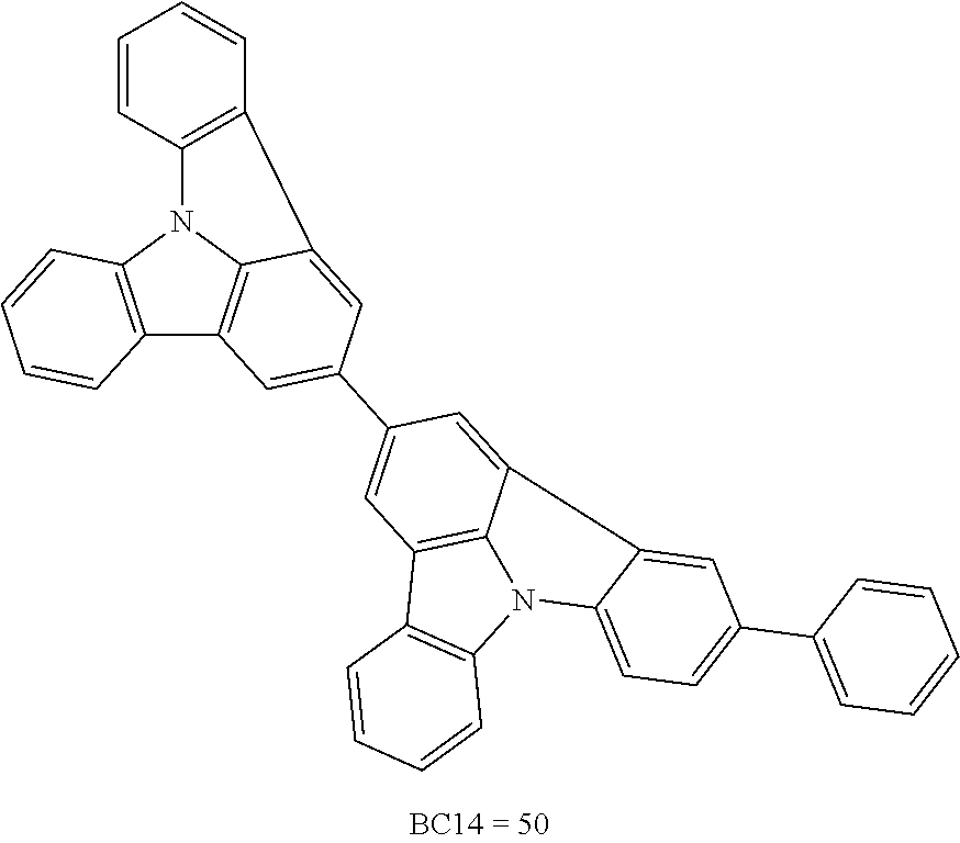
C12=C(N3C4=C1C=C(C1=CC5=C6C(=C1)C1=CC(C7=CC=CC=C7)=CC=C1N6C1=C5C=CC=C1)C=C4C1=C3C=CC=C1)C=CC=C2
